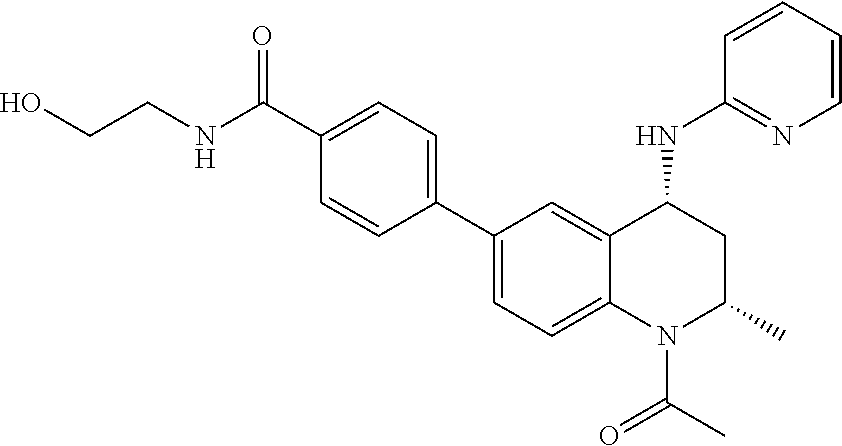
OCCNC(C1=CC=C(C2=CC=C3C(=C2)C(NC2=NC=CC=C2)CC(C)N3C(C)=O)C=C1)=O
